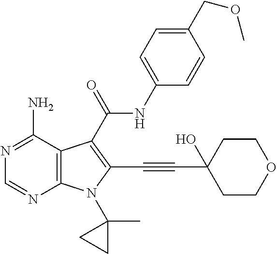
C12=C(C(N)=NC=N1)C(C(=O)NC1=CC=C(COC)C=C1)=C(C#CC1(O)CCOCC1)N2C1(C)CC1
